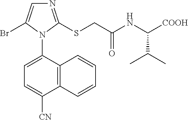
N1=C(SCC(NC(C(C)C)[COOH])=O)N(C2=CC=C([CN])C3=C2C=CC=C3)C(Br)=C1
